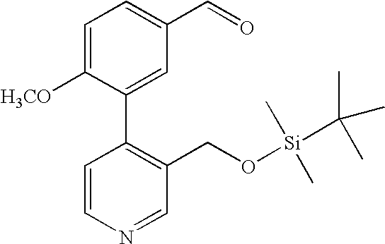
C1=CN=CC(CO[Si](C)(C)C(C)(C)C)=C1C1=CC(C=O)=CC=C1[H3CO]
